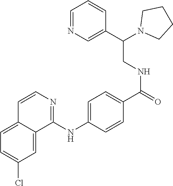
C1=C2C(=CC=C1Cl)C=CN=C2NC1=CC=C(C(NCC(N2CCCC2)C2=CN=CC=C2)=O)C=C1
